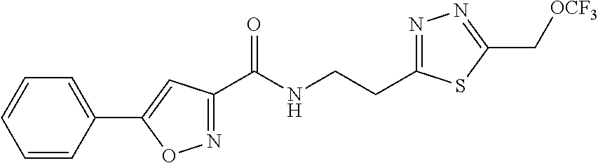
C1=CC(C2=CC(C(NCCC3=NN=C(C[OCF3])S3)=O)=NO2)=CC=C1
